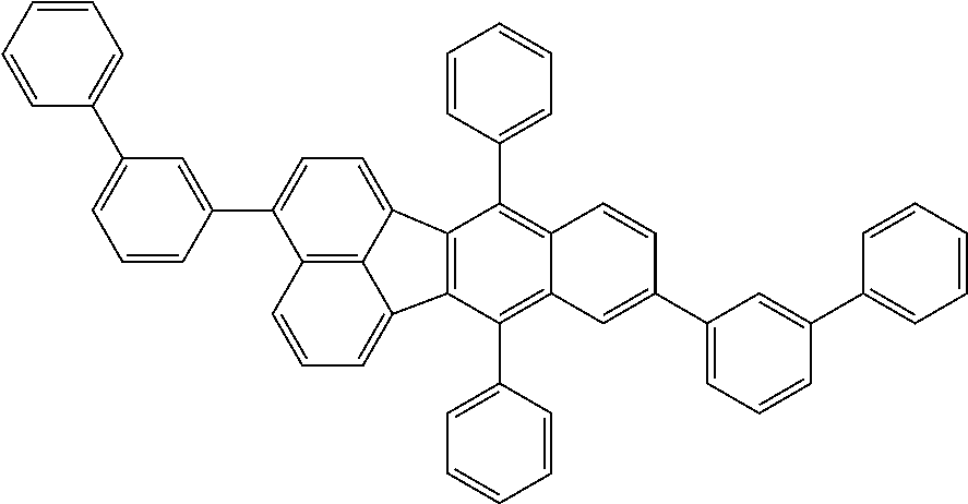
C12=C(C(C3=CC=CC=C3)=C3C(=C1C1=CC=CC=C1)C=CC(C1=CC=CC(C4=CC=CC=C4)=C1)=C3)C1=CC=CC3=C1C2=CC=C3C1=CC(C2=CC=CC=C2)=CC=C1
